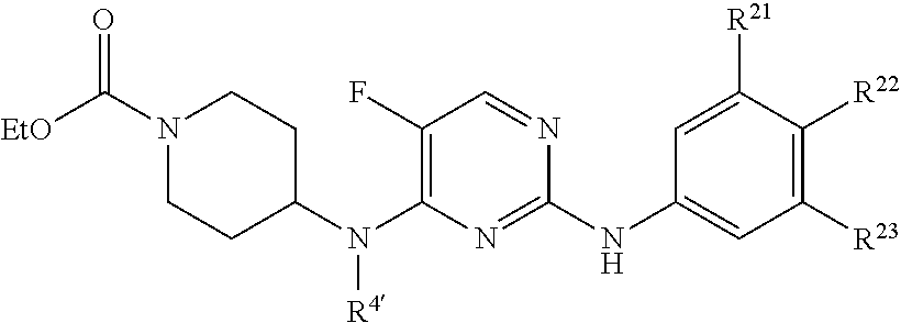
C1([R23])=C([R22])C([R21])=CC(NC2=NC(N(C3CCN(C([EtO])=O)CC3)[R4])=C(F)C=N2)=C1
